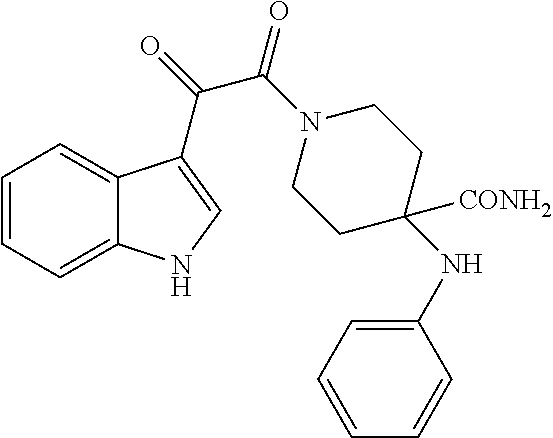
C1=CC=C2C(=C1)C(C(C(=O)N1CCC(NC3=CC=CC=C3)([CONH2])CC1)=O)=CN2
